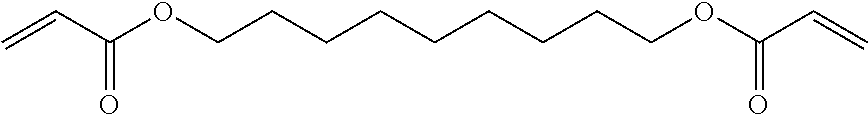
C=CC(OCCCCCCCCCOC(C=C)=O)=O
